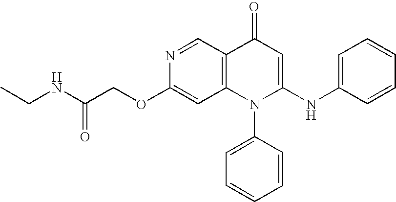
C1(OCC(NCC)=O)=CC2=C(C=N1)C(=O)C=C(NC1=CC=CC=C1)N2C1=CC=CC=C1
